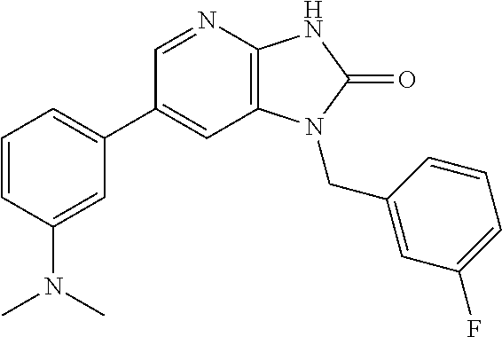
C1(C2=CC=CC(N(C)C)=C2)=CC2=C(N=C1)NC(=O)N2CC1=CC(F)=CC=C1
